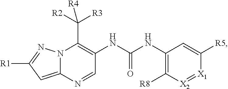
C1(NC(NC2=C(C([R2])([R3])[R4])N3C(=CC([R1])=N3)N=C2)=O)=C([R8])[X2]=[X1]C([R5])=C1
